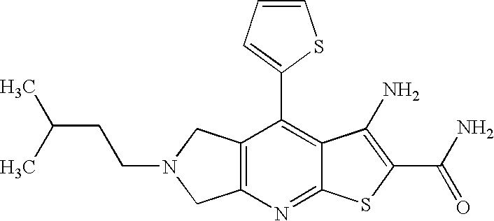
C12=C(CN(CCC(C)C)C1)C(C1=CC=CS1)=C1C(=N2)SC(C(N)=O)=C1N
